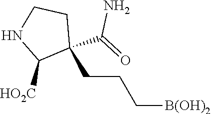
C1(CCC[B(OH)2])(C(=O)N)CCNC1[HO2C]
